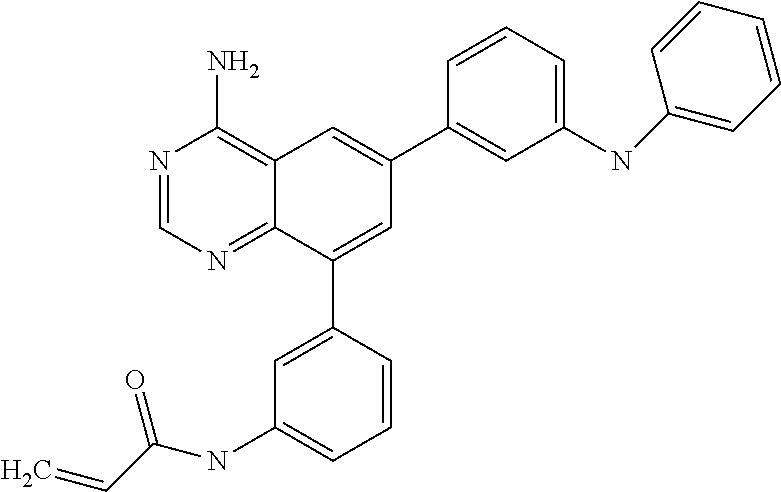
N1=CN=C2C(=C1N)C=C(C1=CC(NC3=CC=CC=C3)=CC=C1)C=C2C1=CC(NC(=O)C=C)=CC=C1
